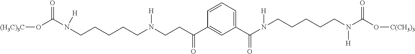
[(H3C)3C]OC(=O)N(CCCCCN(CCC(=O)C1=CC(C(=O)N([H])CCCCCN(C(O[C(CH3)3])=O)[H])=CC=C1)[H])[H]
